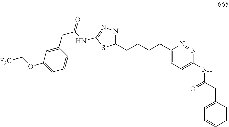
N1=C(CCCCC2=CC=C(NC(CC3=CC=CC=C3)=O)N=N2)SC(NC(=O)CC2=CC(OC[F3C])=CC=C2)=N1
